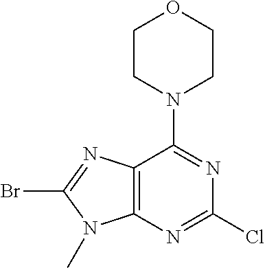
C12=C(N=C(Cl)N=C1N1CCOCC1)N(C)C(Br)=N2
